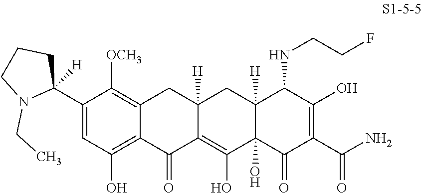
C1([OCH3])=C2CC3([H])CC4([H])C(NCCF)C(O)=C(C(=O)N)C(=O)C4(O)C(O)=C3C(=O)C2=C(O)C=C1C1([H])CCCN1CC
